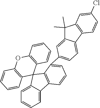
C1=C2C(=CC=C1)C1=C(C23C2=C(OC4=C3C=CC=C4)C=CC=C2)C(C2=CC=C3C(=C2)C(C)(C)C2=C3C=CC(Cl)=C2)=CC=C1
